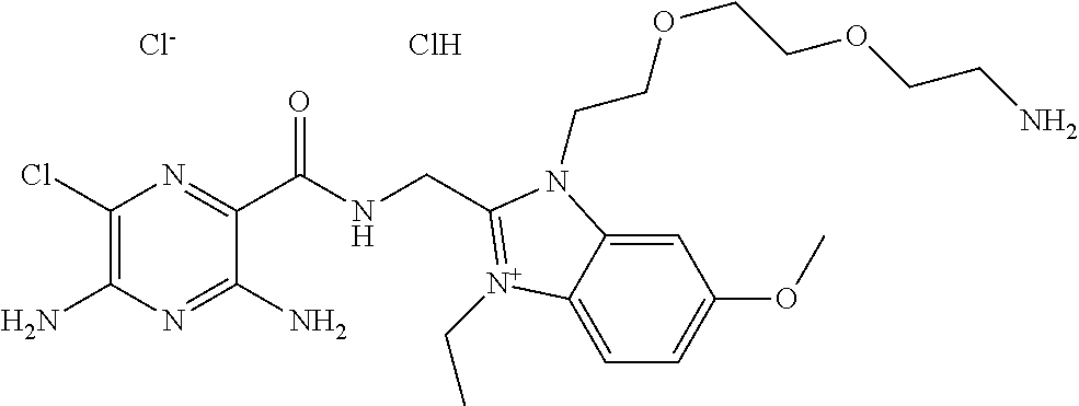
C1(Cl)=C(N)N=C(N)C(C(NCC2=[N+](CC)C3=CC=C(OC)C=C3N2CCOCCOCCN)=O)=N1.[Cl-].Cl
